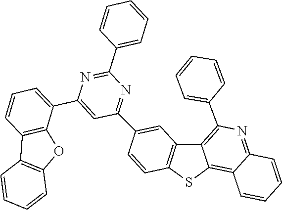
C1=CC=C(C2=NC(C3=CC=CC4=C3OC3=C4C=CC=C3)=CC(C3=CC4=C(SC5=C6C(=NC(C7=CC=CC=C7)=C54)C=CC=C6)C=C3)=N2)C=C1
